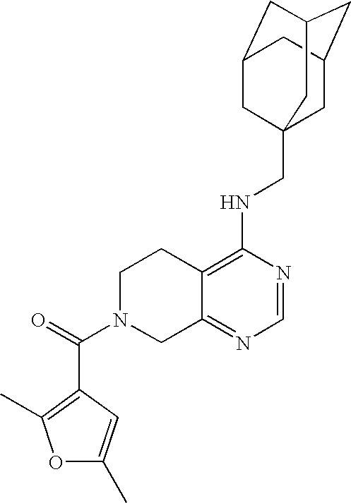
C12=C(NCC34CC5CC(CC(C3)C5)C4)N=CN=C1CN(C(=O)C1=C(C)OC(C)=C1)CC2
